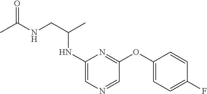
C1(NC(CNC(C)=O)C)=CN=CC(OC2=CC=C(F)C=C2)=N1
